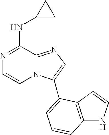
C1(NC2CC2)=NC=CN2C1=NC=C2C1=CC=CC2=C1C=CN2
